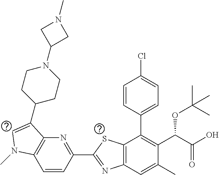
C1=CC(C2=NC3=C(S2)C(C2=CC=C(Cl)C=C2)=C(C(C(O)=O)OC(C)(C)C)C(C)=C3)=NC2=C1N(C)C=C2C1CCN(C2CN(C)C2)CC1
